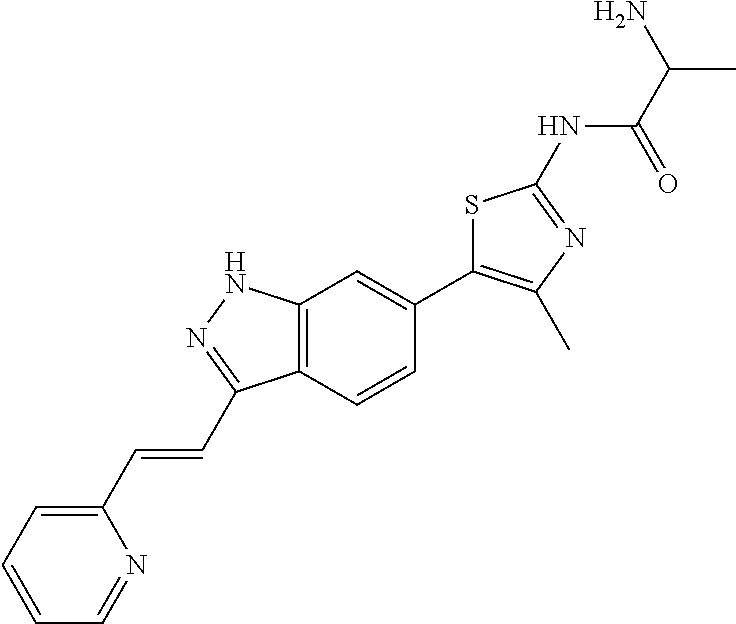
NC(C(=O)NC1=NC(C)=C(C2=CC3=C(C=C2)C(C=CC2=CC=CC=N2)=NN3)S1)C
